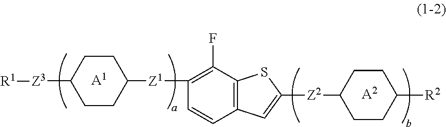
C1CC([Z1]C2=C(F)C3=C(C=C2)C=C([Z2]C2CCC([R2])CC2)S3)CCC1[Z3][R1].[A1].[A2]
